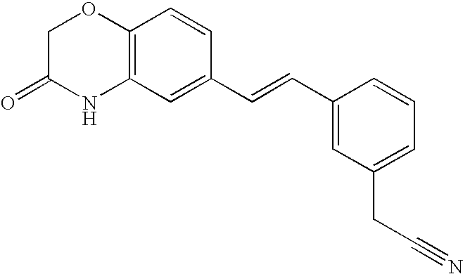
C12=C(C=C(C=CC3=CC(CC#N)=CC=C3)C=C1)NC(=O)CO2
